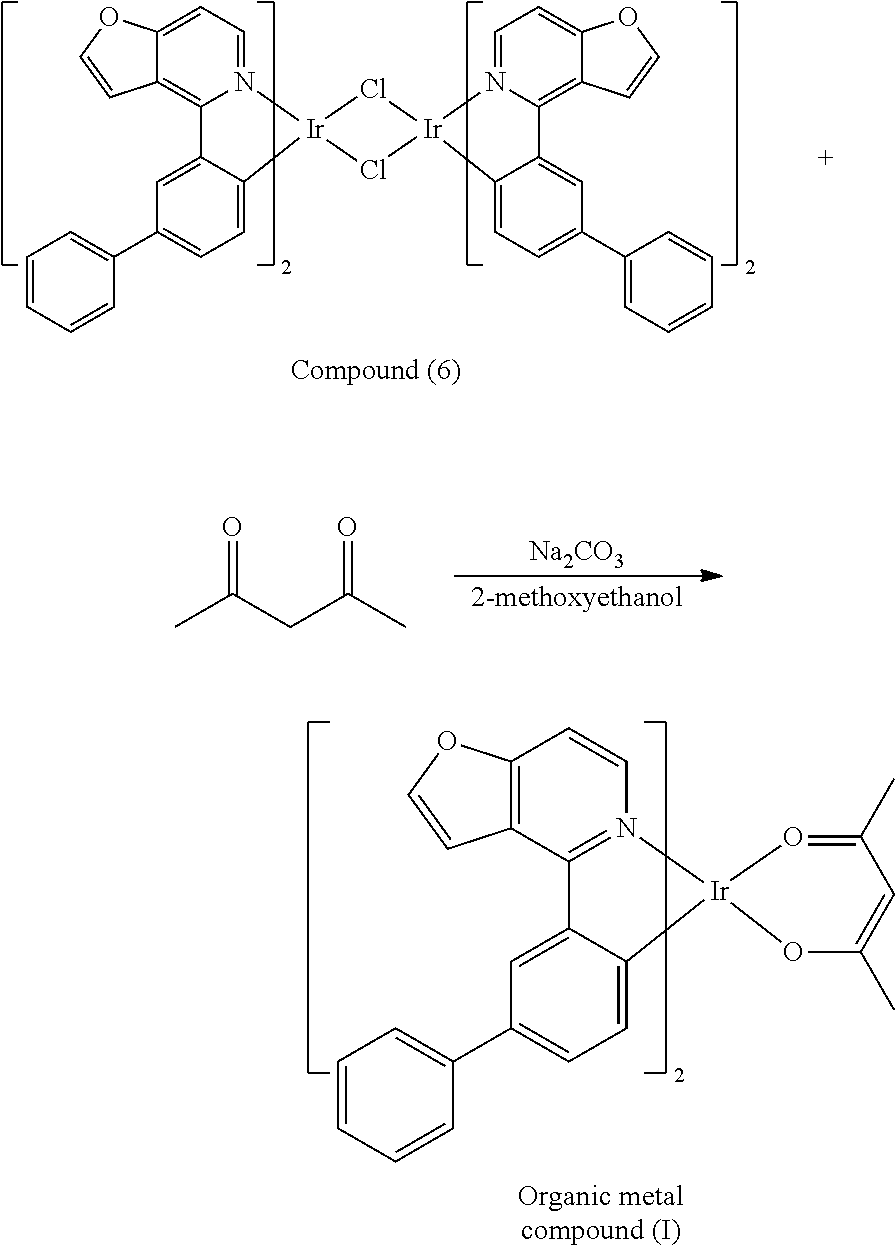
C1=C2C(=CC=C1C1=CC=CC=C1)[Ir]1(N3=CC=C4C(=C23)C=CO4)Cl[Ir]2(C3=CC=C(C4=CC=CC=C4)C=C3C3=C4C(=CC=N32)OC=C4)Cl1.[Na2CO3].O=C(CC(C)=O)C.C1=C2C(=CC=C1C1=CC=CC=C1)[Ir]1(N3=C2C2=C(C=C3)OC=C2)OC(C)=CC(C)=O1
